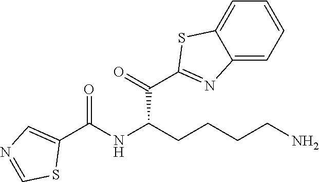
N1=C(C(C(CCCCN)NC(C2=CN=CS2)=O)=O)SC2=CC=CC=C12
